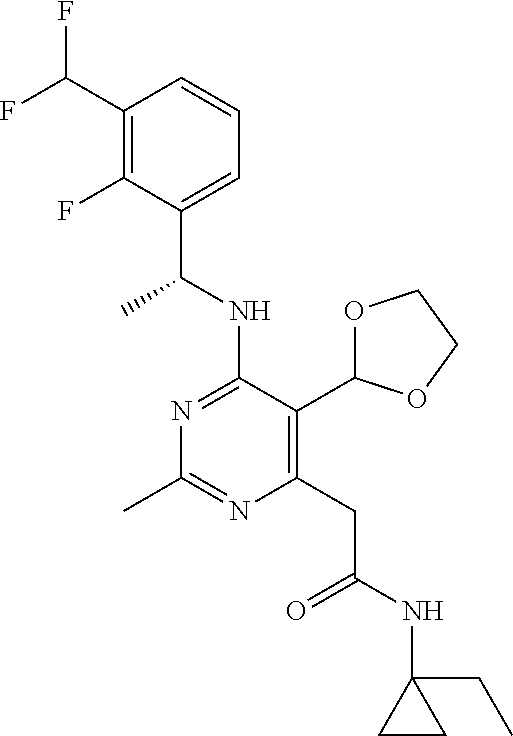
N1=C(NC(C)C2=CC=CC(C(F)F)=C2F)C(C2OCCO2)=C(CC(=O)NC2(CC)CC2)N=C1C
